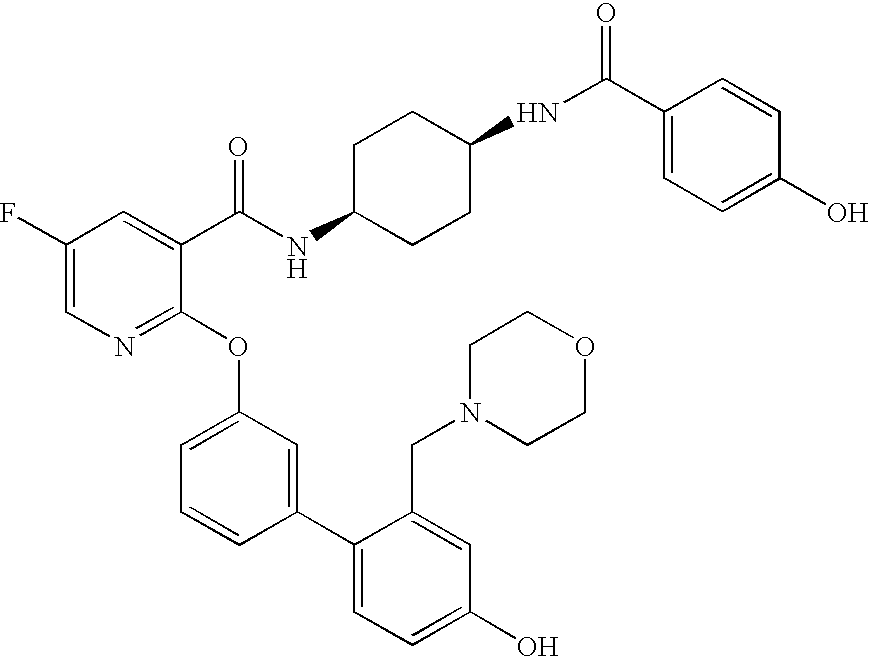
C1(F)=CN=C(OC2=CC=CC(C3=CC=C(O)C=C3CN3CCOCC3)=C2)C(C(NC2CCC(NC(C3=CC=C(O)C=C3)=O)CC2)=O)=C1
